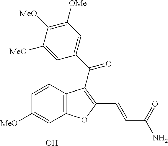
C12=C(C(O)=C([MeO])C=C1)OC(C=CC(N)=O)=C2C(C1=CC([OMe])=C([MeO])C([MeO])=C1)=O
